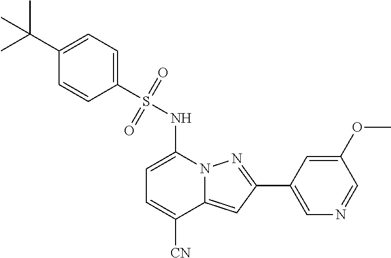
C1(C2=NN3C(=C2)C([CN])=CC=C3NS(=O)(=O)C2=CC=C(C(C)(C)C)C=C2)=CN=CC(OC)=C1
